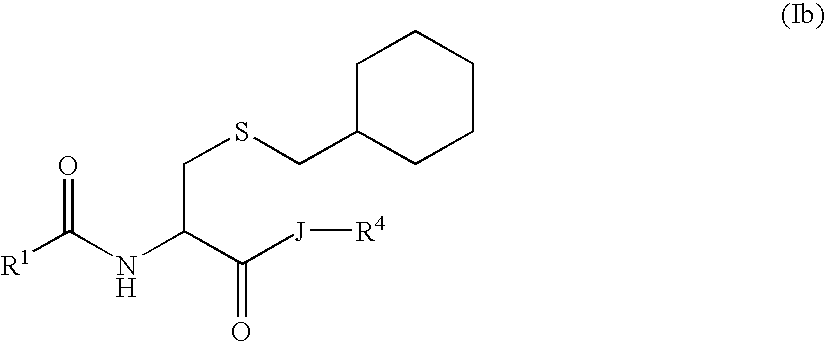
[R1]C(NC(C([J][R4])=O)CSCC1CCCCC1)=O
